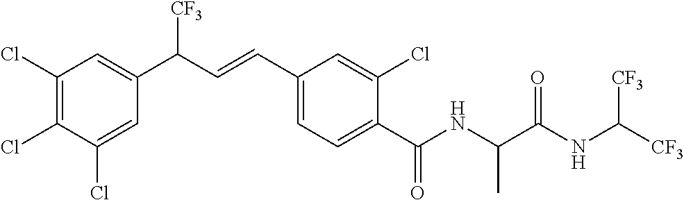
C1(Cl)=C(Cl)C(Cl)=CC(C(C=CC2=CC=C(C(NC(C(NC([CF3])[CF3])=O)C)=O)C(Cl)=C2)[CF3])=C1
